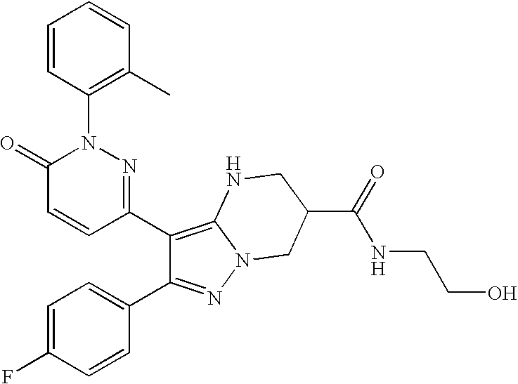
C1(C2=C3N(N=C2C2=CC=C(F)C=C2)CC(C(NCCO)=O)CN3)=NN(C2=C(C)C=CC=C2)C(=O)C=C1
